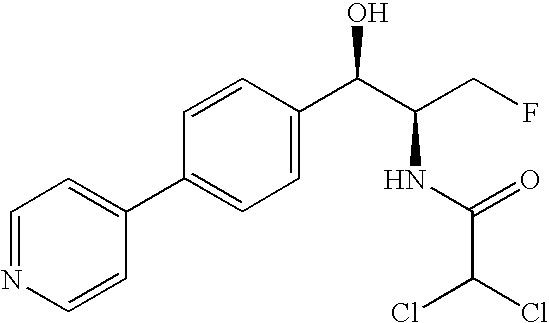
C1=CN=CC=C1C1=CC=C(C(C(CF)NC(C(Cl)Cl)=O)O)C=C1
